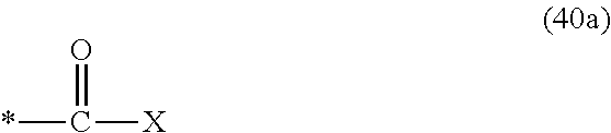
*C([X])=O
